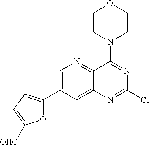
C1=C(C2=CC=C([OHC])O2)C=C2C(=N1)C(N1CCOCC1)=NC(Cl)=N2
